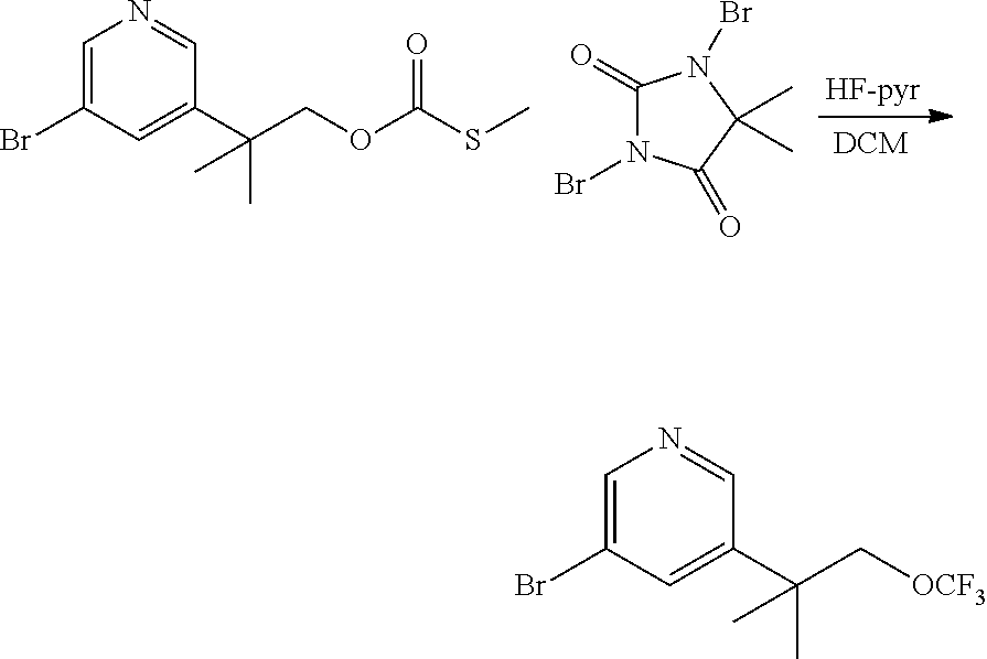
C1=C(Br)C=C(C(COC(SC)=O)(C)C)C=N1.C1(=O)N(Br)C(=O)C(C)(C)N1Br.C1=C(Br)C=C(C(C[OCF3])(C)C)C=N1
